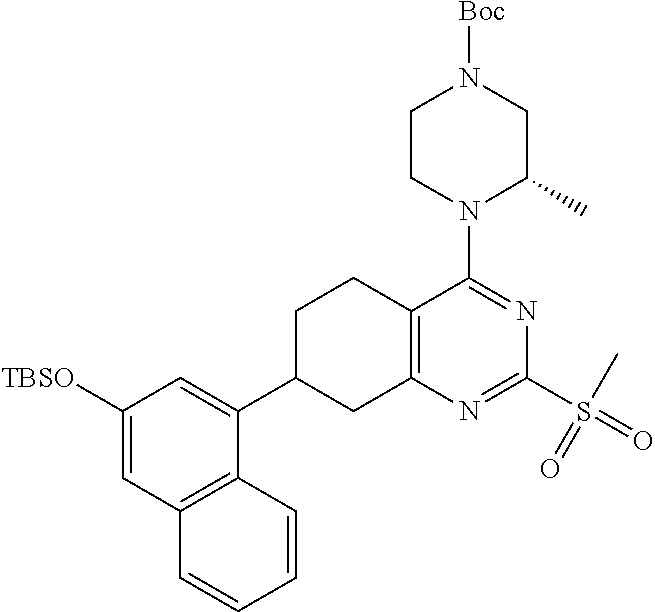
C12=C(N=C(S(=O)(=O)C)N=C1N1C(C)CN([Boc])CC1)CC(C1=CC([TBSO])=CC3=C1C=CC=C3)CC2
